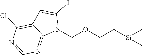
N1(COCC[Si](C)(C)C)C(I)=CC2=C(Cl)N=CN=C12
